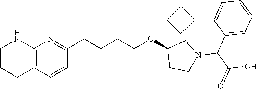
C12=C(C=CC(CCCCOC3CCN(C(C4=CC=CC=C4C4CCC4)C(O)=O)C3)=N1)CCCN2
